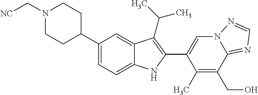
C1(C2CCN(C[NC])CC2)=CC=C2C(=C1)C(C(C)C)=C(C1=CN3C(=NC=N3)C(CO)=C1C)N2
